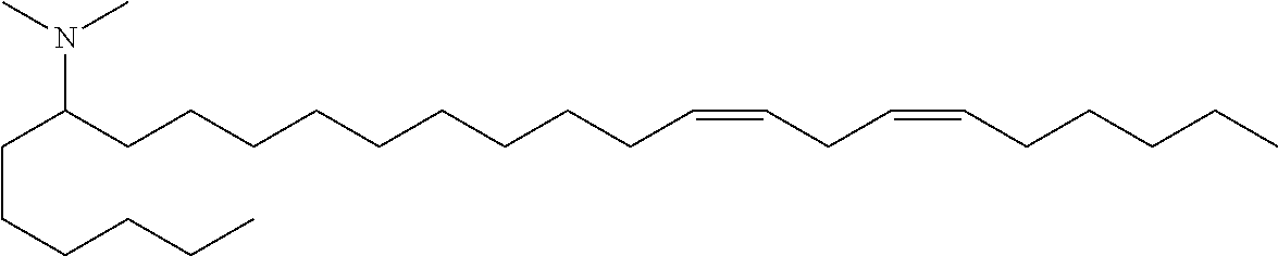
N(C(CCCCCCCCCC=CCC=CCCCCC)CCCCCC)(C)C
